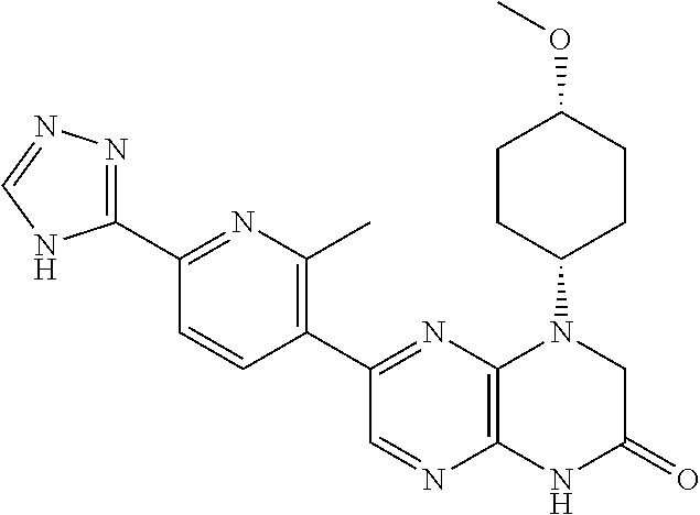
C1(C2=NC3=C(N=C2)NC(=O)CN3C2CCC(OC)CC2)=C(C)N=C(C2=NN=CN2)C=C1
